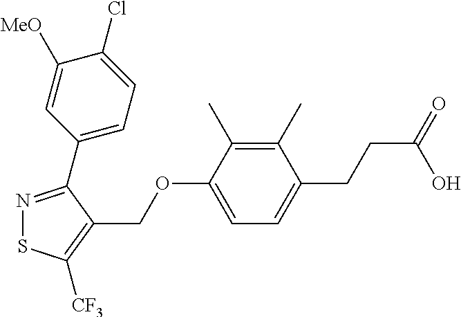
N1=C(C2=CC=C(Cl)C([MeO])=C2)C(COC2=CC=C(CCC(=O)O)C(C)=C2C)=C([CF3])S1
